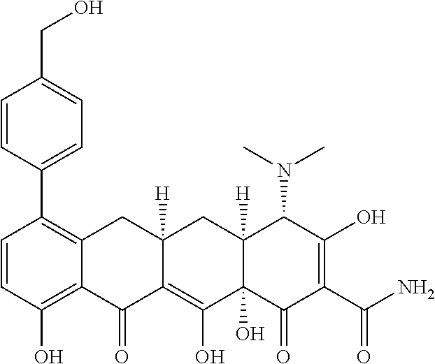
C1=CC(O)=C2C(=C1C1=CC=C(CO)C=C1)CC1([H])C(=C(O)C3(O)C([H])(C1)C(N(C)C)C(O)=C(C(N)=O)C3=O)C2=O
